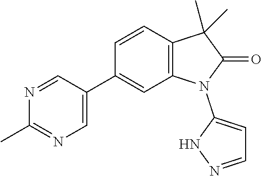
C1(C)=NC=C(C2=CC3=C(C=C2)C(C)(C)C(=O)N3C2=CC=NN2)C=N1
